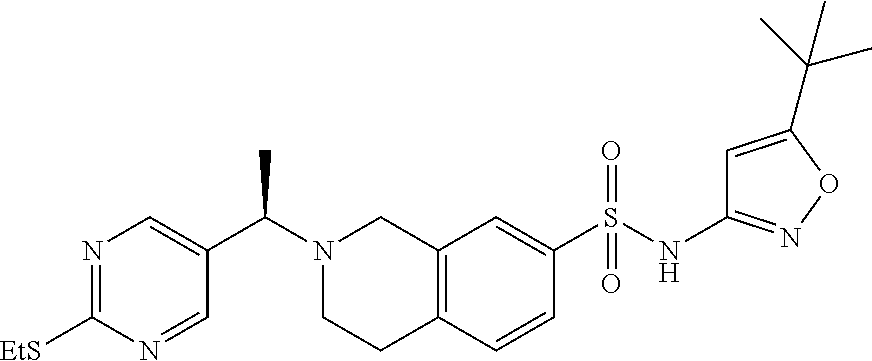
N1=C([EtS])N=CC(C(N2CCC3=C(C2)C=C(S(NC2=NOC(C(C)(C)C)=C2)(=O)=O)C=C3)C)=C1
